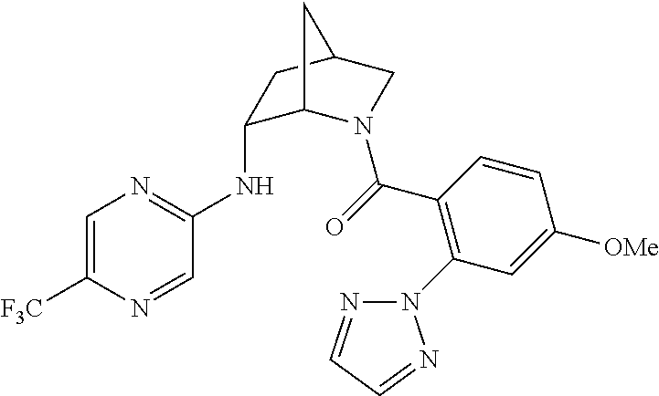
N(C1C2N(C(=O)C3=C(N4N=CC=N4)C=C([OMe])C=C3)CC(C1)C2)C1=NC=C([F3C])N=C1
